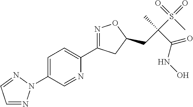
C1=C(N2N=CC=N2)C=NC(C2=NOC(CC(S(=O)(=O)C)(C)C(=O)NO)C2)=C1
